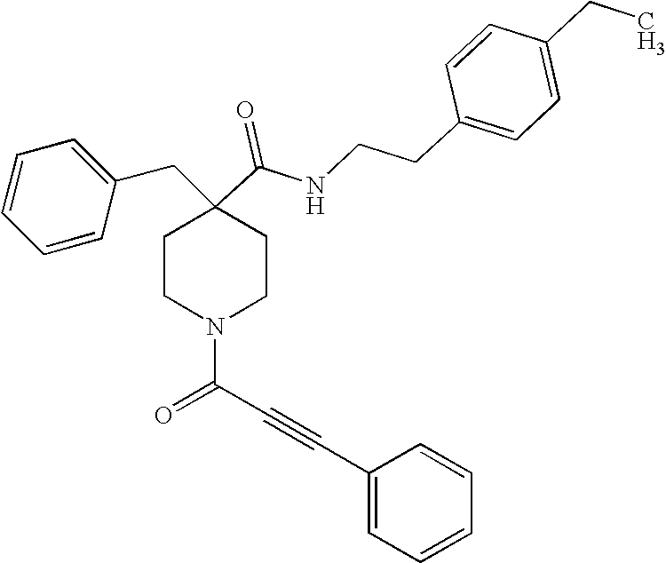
C1=CC=CC(CC2(C(=O)NCCC3=CC=C(CC)C=C3)CCN(C(C#CC3=CC=CC=C3)=O)CC2)=C1
